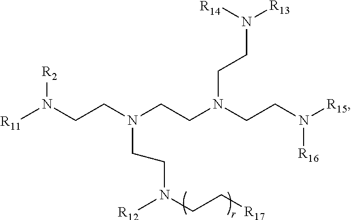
[R11]N(CCN(CCN(CCN([R15])[R16])CCN([R13])[R14])CCN(CC[R17])[R12])[R2]
